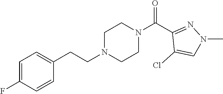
C1=C(F)C=CC(CCN2CCN(C(C3=NN(C)C=C3Cl)=O)CC2)=C1
